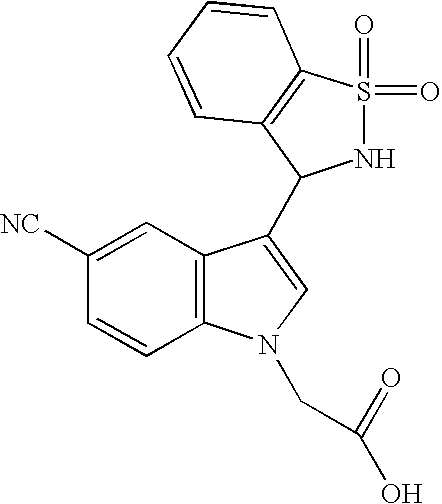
C1([NC])=CC2=C(C=C1)N(CC(=O)O)C=C2C1NS(=O)(=O)C2=C1C=CC=C2
